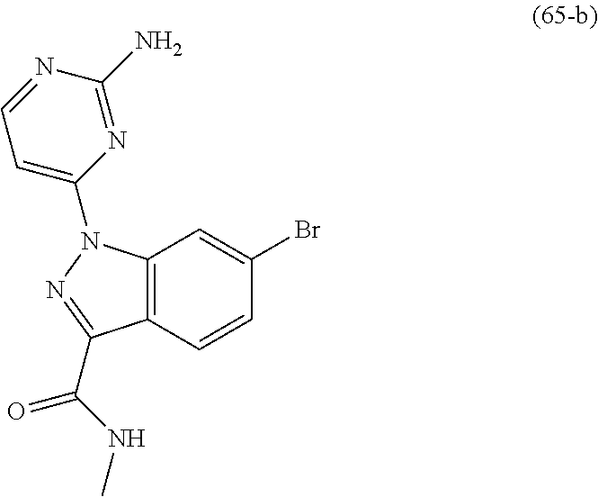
C12=C(C=CC(Br)=C1)C(C(NC)=O)=NN2C1=CC=NC(N)=N1
